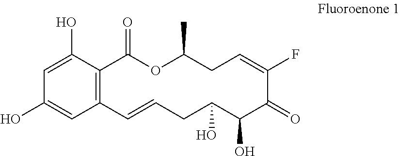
C1=C(O)C2=C(C=C1O)C=CCC(O)C(O)C(=O)C(F)=CCC(C)OC2=O
